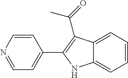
C12=CC=CC=C1NC(C1=CC=NC=C1)=C2C(=O)C
